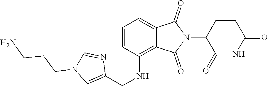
C1=C2C(=C(NCC3=CN(CCCN)C=N3)C=C1)C(=O)N(C1C(=O)NC(=O)CC1)C2=O
